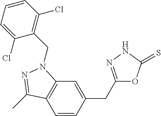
C1=CC(CC2=NNC(=S)O2)=CC2=C1C(C)=NN2CC1=C(Cl)C=CC=C1Cl
